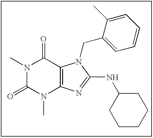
N1(C)C(=O)N(C)C2=C(C1=O)N(CC1=CC=CC=C1C)C(NC1CCCCC1)=N2
